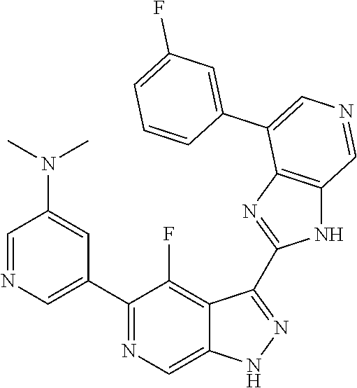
C1(C2=CN=CC(N(C)C)=C2)=NC=C2C(=C1F)C(C1=NC3=C(N1)C=NC=C3C1=CC(F)=CC=C1)=NN2
